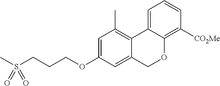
C1=C(OCCCS(C)(=O)=O)C=C2C(=C1C)C1=CC=CC([CO2Me])=C1OC2
